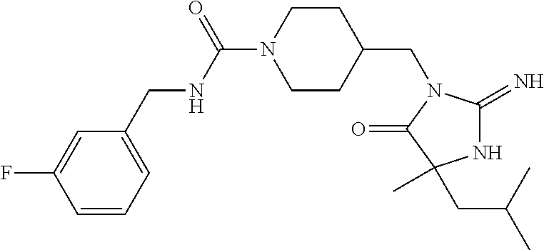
C1=C(F)C=CC=C1CNC(=O)N1CCC(CN2C(=O)C(C)(CC(C)C)NC2=N)CC1
